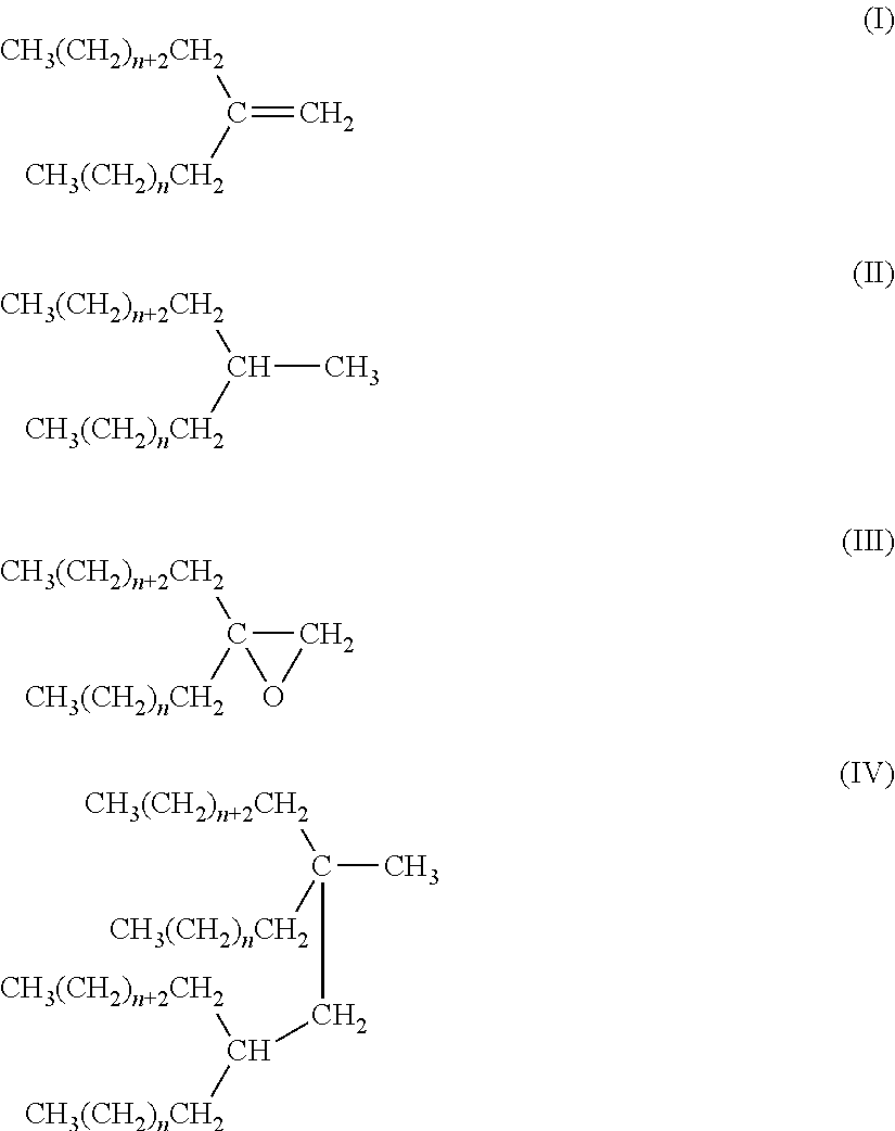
C=C([CH3(CH2)n+2CH2])[CH3(CH2)nCH2].CC([CH3(CH2)n+2CH2])[CH3(CH2)nCH2].C1C([CH3(CH2)n+2CH2])([CH3(CH2)nCH2])O1.CC([CH3(CH2)n+2CH2])([CH3(CH2)nCH2])CC([CH3(CH2)n+2CH2])[CH3(CH2)nCH2]
